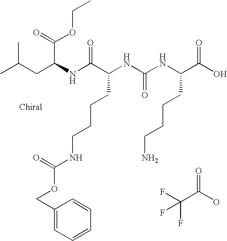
N(C(C(NC(NC(C(O)=O)CCCCN)=O)CCCCNC(OCC1=CC=CC=C1)=O)=O)C(CC(C)C)C(=O)OCC.FC(C(O)=O)(F)F
